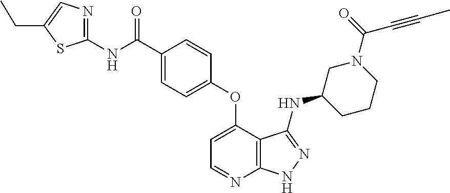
C1(NC(C2=CC=C(OC3=CC=NC4=C3C(NC3CN(C(=O)C#CC)CCC3)=NN4)C=C2)=O)=NC=C(CC)S1
